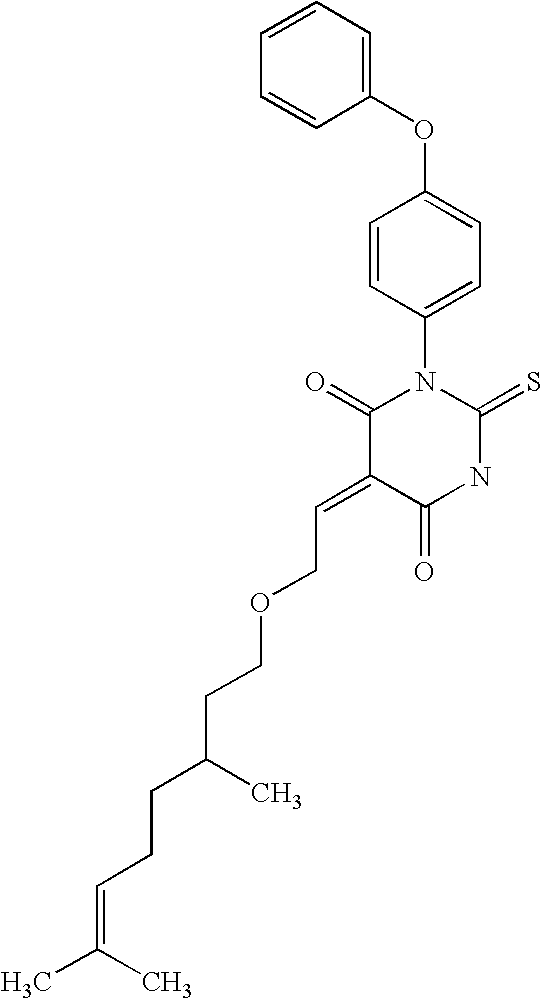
O=C1C(=CCOCCC(CCC=C(C)C)C)C(=O)N(C2=CC=C(OC3=CC=CC=C3)C=C2)C(=S)N1
